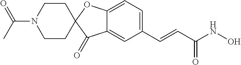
C12=CC=C(C=CC(NO)=O)C=C1C(=O)C1(O2)CCN(C(C)=O)CC1
